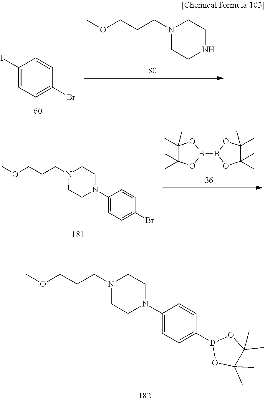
COCCCN1CCNCC1.C1(I)=CC=C(Br)C=C1.B1(B2OC(C)(C)C(C)(C)O2)OC(C)(C)C(C)(C)O1.COCCCN1CCN(C2=CC=C(Br)C=C2)CC1.COCCCN1CCN(C2=CC=C(B3OC(C)(C)C(C)(C)O3)C=C2)CC1
